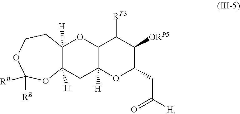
C12([H])C([H])(CC3([H])C(O1)C([RT3])C([ORP5])C(CC(=O)[H])O3)OC([RB])([RB])OCC2
